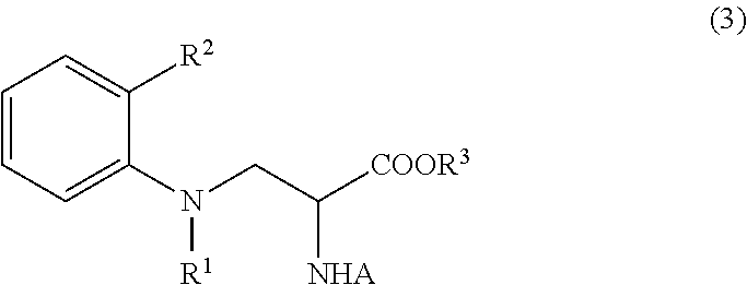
C1=CC=C(N(CC([COOR3])[NHA])[R1])C([R2])=C1
